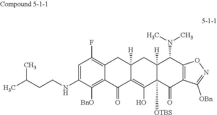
C1=C(NCCC(C)C)C([BnO])=C2C(=C1F)CC1([H])C(=C(O)C3([OTBS])C([H])(C1)C(N(C)C)C1=C(C3=O)C([OBn])=NO1)C2=O
